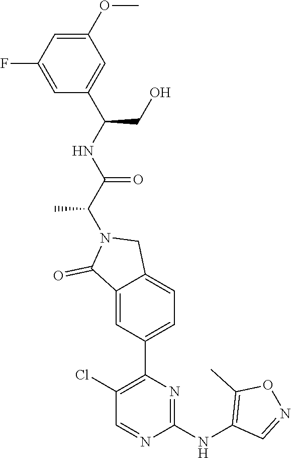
C1(NC2=C(C)ON=C2)=NC(C2=CC=C3C(=C2)C(=O)N(C(C)C(=O)NC(C2=CC(OC)=CC(F)=C2)CO)C3)=C(Cl)C=N1
